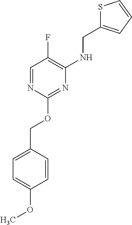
C1=C(COC2=NC(NCC3=CC=CS3)=C(F)C=N2)C=CC(OC)=C1
